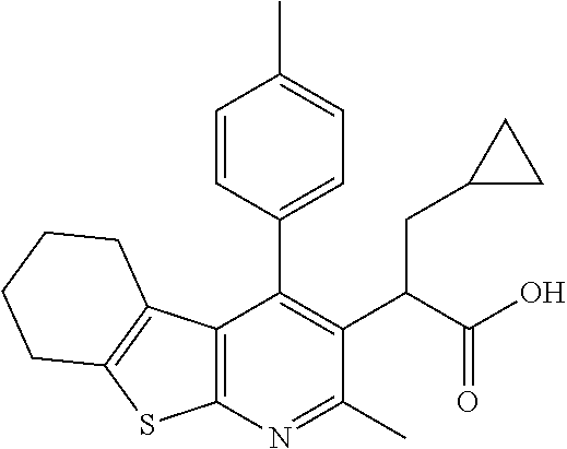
C12=C(N=C(C)C(C(C(O)=O)CC3CC3)=C1C1=CC=C(C)C=C1)SC1=C2CCCC1
